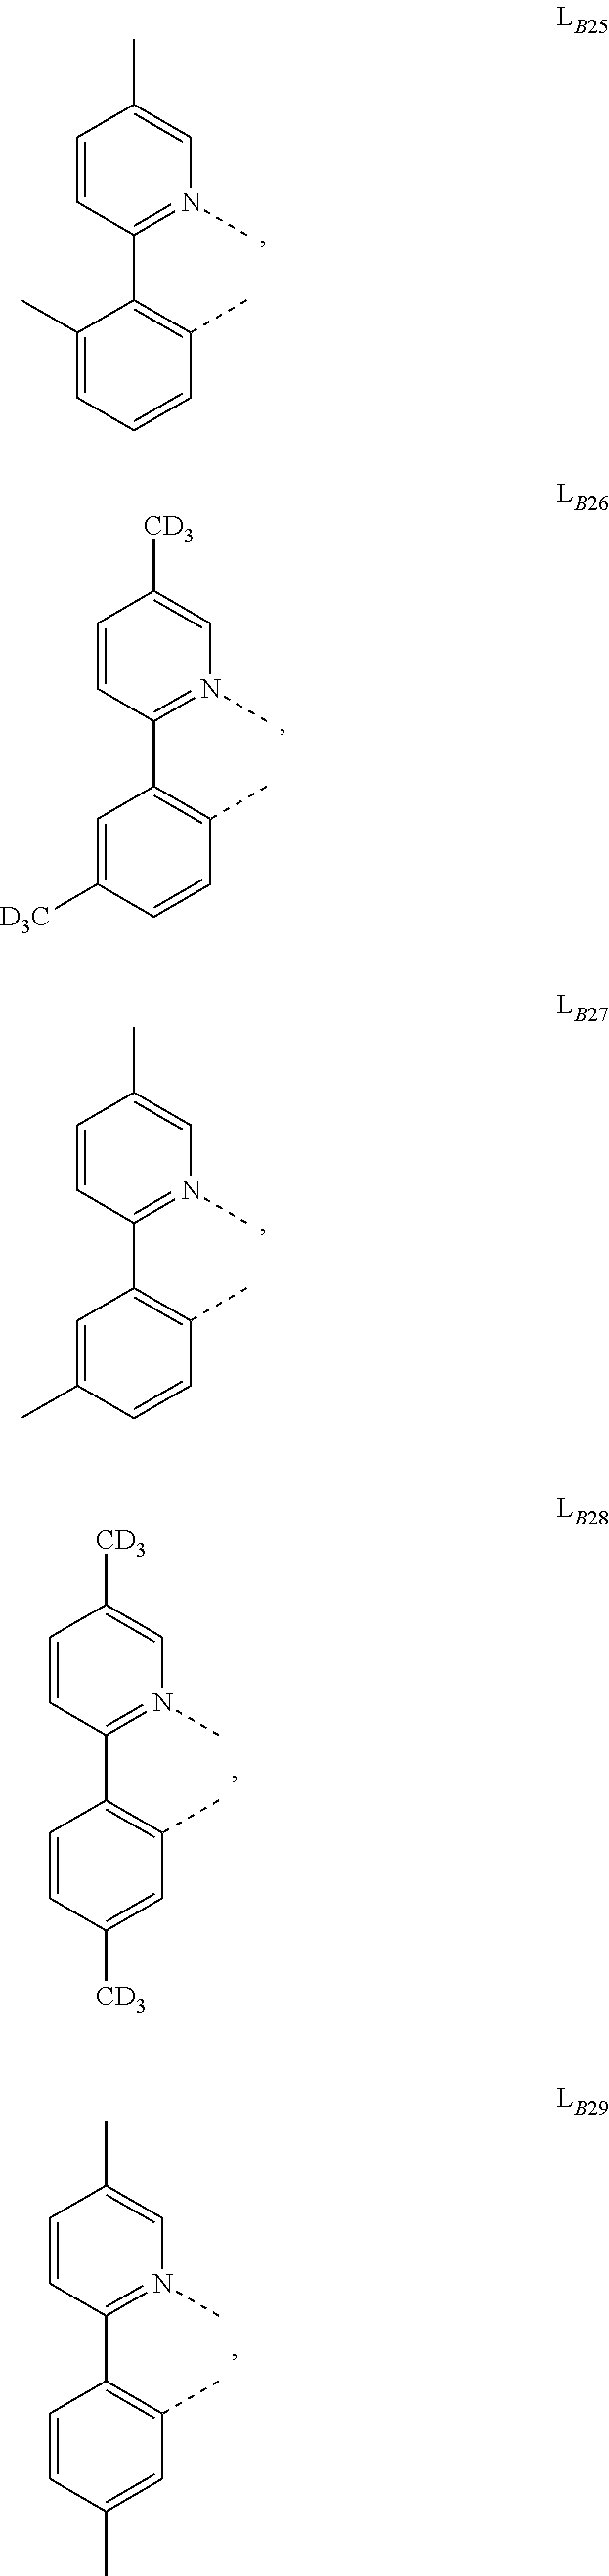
C1=C(C)C(C2=N(C)C=C(C)C=C2)=C(C)C=C1.C1([D3C])=CC(C2=N(C)C=C([CD3])C=C2)=C(C)C=C1.C1(C)=CC(C2=N(C)C=C(C)C=C2)=C(C)C=C1.C1=CC(C2=N(C)C=C([CD3])C=C2)=C(C)C=C1[CD3].C1=CC(C2=N(C)C=C(C)C=C2)=C(C)C=C1C
